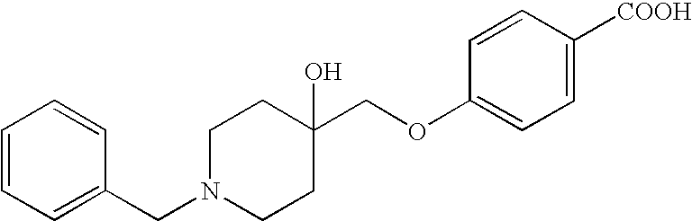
C(C1(O)CCN(CC2=CC=CC=C2)CC1)OC1=CC=C([COOH])C=C1
